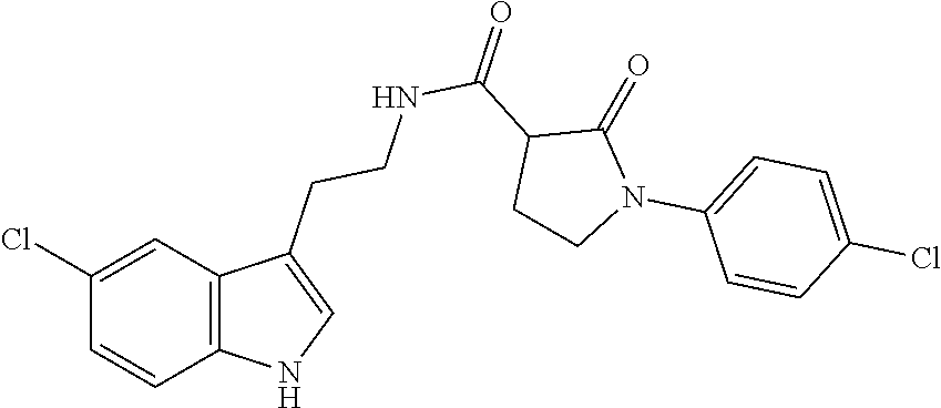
C12=C(C=C(Cl)C=C1)C(CCNC(C1CCN(C3=CC=C(Cl)C=C3)C1=O)=O)=CN2
